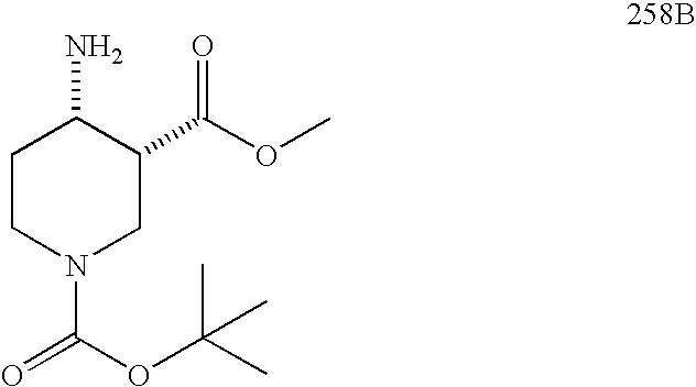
C1CN(C(=O)OC(C)(C)C)CC(C(OC)=O)C1N
